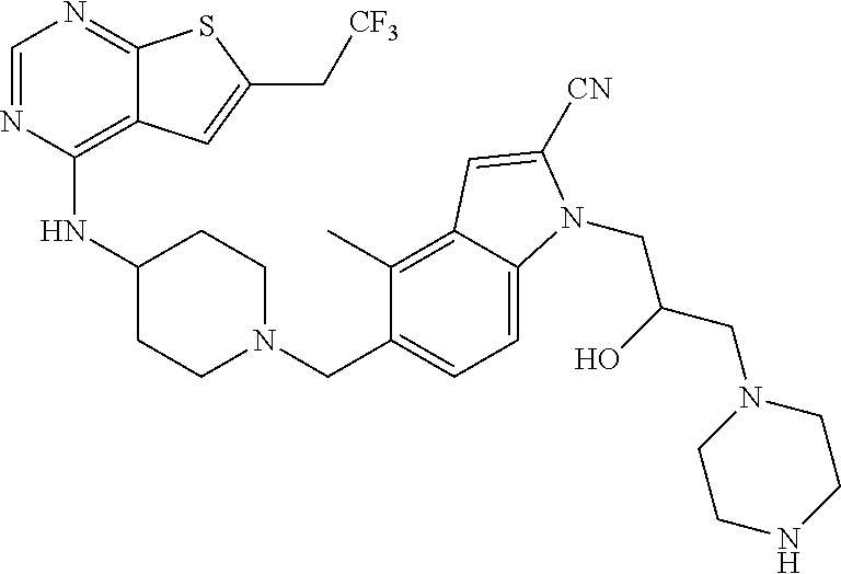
C1=NC(NC2CCN(CC3=CC=C4C(=C3C)C=C([CN])N4CC(CN3CCNCC3)O)CC2)=C2C(=N1)SC(C[CF3])=C2
